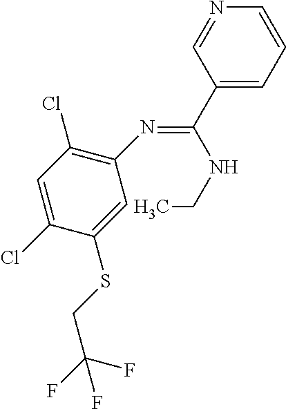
C1(N=C(C2=CC=CN=C2)NCC)=C(Cl)C=C(Cl)C(SCC(F)(F)F)=C1
